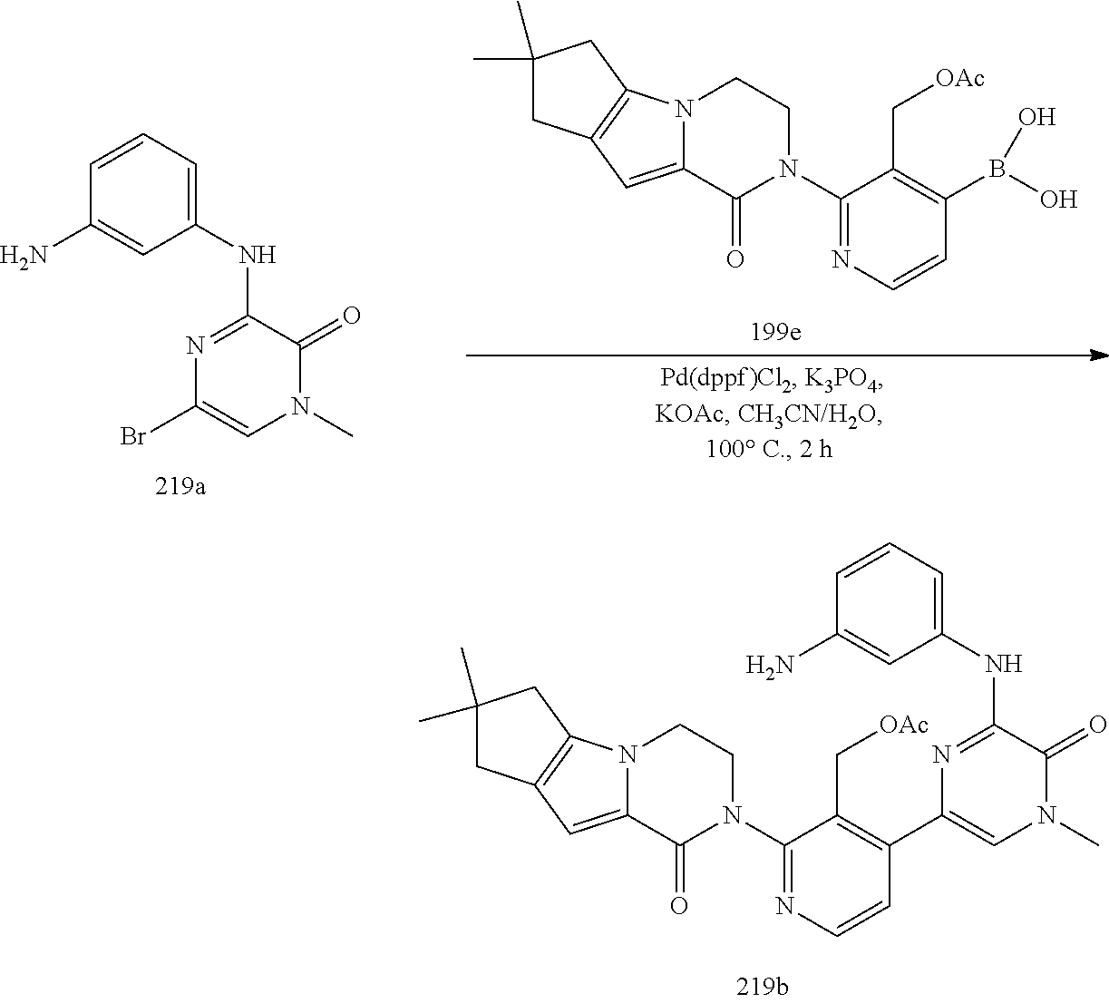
N12C(=CC3=C1CC(C)(C)C3)C(=O)N(C1=NC=CC(C3=CN(C)C(=O)C(NC4=CC=CC(N)=C4)=N3)=C1C[OAc])CC2.N12C(=CC3=C1CC(C)(C)C3)C(=O)N(C1=NC=CC(B(O)O)=C1C[OAc])CC2.N(C1=NC(Br)=CN(C)C1=O)C1=CC=CC(N)=C1
